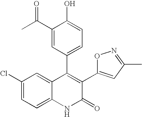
C1(Cl)=CC=C2C(=C1)C(C1=CC=C(O)C(C(=O)C)=C1)=C(C1=CC(C)=NO1)C(=O)N2
